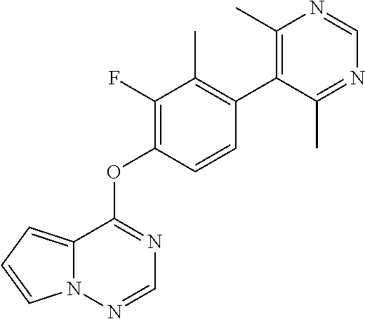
C12=CC=CN1N=CN=C2OC1=C(F)C(C)=C(C2=C(C)N=CN=C2C)C=C1
